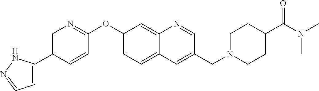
C1=C(C2=CN=C(OC3=CC=C4C(=C3)N=CC(CN3CCC(C(N(C)C)=O)CC3)=C4)C=C2)NN=C1
